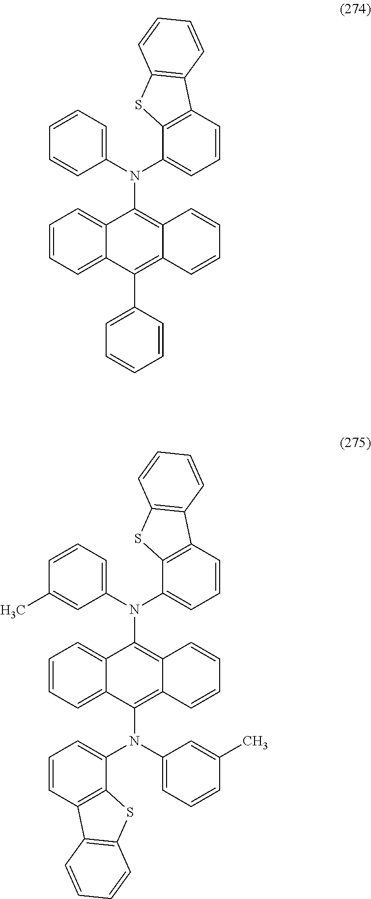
C1=C2C(=CC=C1)C(N(C1=CC=CC=C1)C1=CC=CC3=C1SC1=C3C=CC=C1)=C1C(=C2C2=CC=CC=C2)C=CC=C1.C1=C2C(=CC=C1)C(N(C1=CC=CC(C)=C1)C1=CC=CC3=C1SC1=C3C=CC=C1)=C1C(=C2N(C2=CC=CC(C)=C2)C2=CC=CC3=C2SC2=C3C=CC=C2)C=CC=C1
